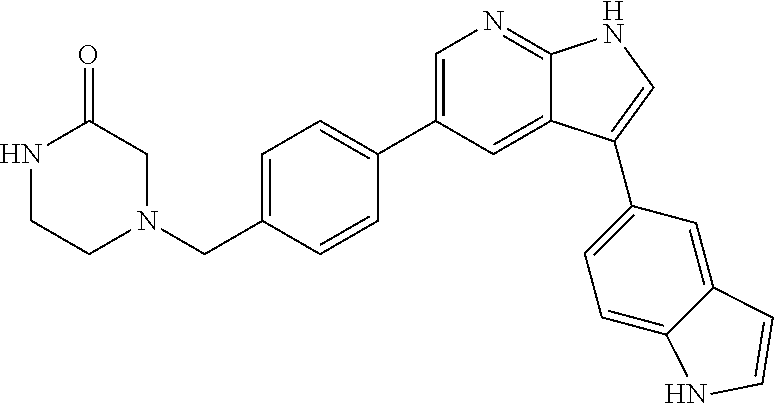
C1=C(C2=CC=C(CN3CC(=O)NCC3)C=C2)C=C2C(=N1)NC=C2C1=CC=C2C(=C1)C=CN2
